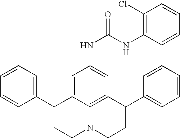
C1=CC=C(C2CCN3C4=C(C(C5=CC=CC=C5)CC3)C=C(NC(=O)NC3=C(Cl)C=CC=C3)C=C24)C=C1
